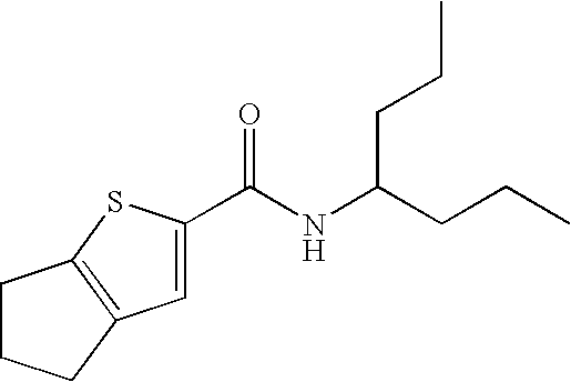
C1=C(C(NC(CCC)CCC)=O)SC2=C1CCC2
